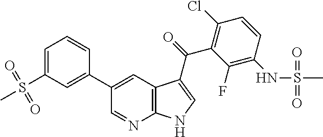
C1=C(S(C)(=O)=O)C=C(C2=CC3=C(N=C2)NC=C3C(C2=C(Cl)C=CC(NS(C)(=O)=O)=C2F)=O)C=C1
